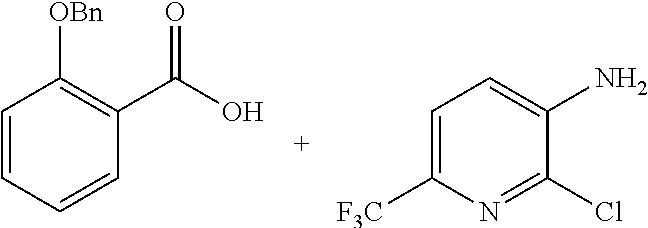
C1=CC=CC(C(=O)O)=C1[OBn].C1=C([F3C])N=C(Cl)C(N)=C1
